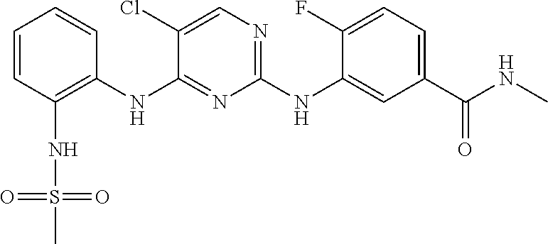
C1=CC(NS(C)(=O)=O)=C(NC2=NC(NC3=CC(C(=O)NC)=CC=C3F)=NC=C2Cl)C=C1
